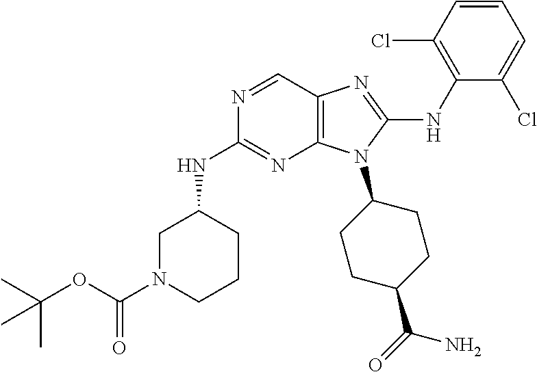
N1=CC2=C(N=C1NC1CN(C(OC(C)(C)C)=O)CCC1)N(C1CCC(C(=O)N)CC1)C(NC1=C(Cl)C=CC=C1Cl)=N2
